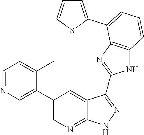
C1=NC=C(C2=CN=C3C(=C2)C(C2=NC4=C(N2)C=CC=C4C2=CC=CS2)=NN3)C(C)=C1
